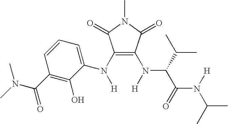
C1(N(C2=CC=CC(C(N(C)C)=O)=C2O)[H])=C(N([H])C(C(N([H])C(C)C)=O)C(C)C)C(=O)N(C)C1=O
